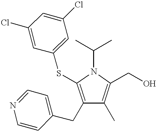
C1(CC2=CC=NC=C2)=C(SC2=CC(Cl)=CC(Cl)=C2)N(C(C)C)C(CO)=C1C
